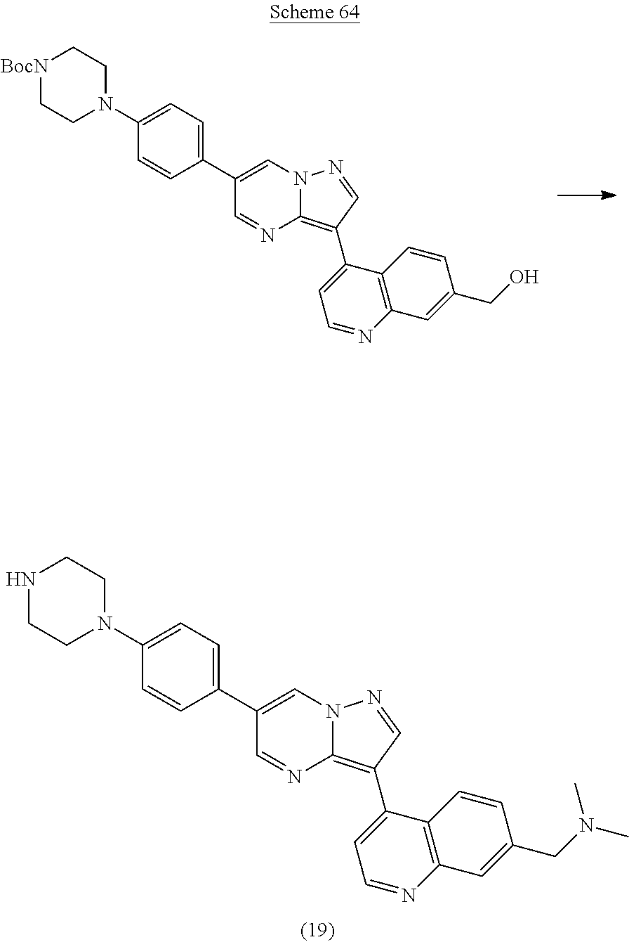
C1(C2=CC=C(N3CC[BocN]CC3)C=C2)=CN2C(=C(C3=CC=NC4=C3C=CC(CO)=C4)C=N2)N=C1.C1(C2=CC=C(N3CCNCC3)C=C2)=CN2C(=C(C3=CC=NC4=C3C=CC(CN(C)C)=C4)C=N2)N=C1
